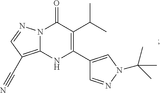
N12C(=C(C#N)C=N1)NC(C1=CN(C(C)(C)C)N=C1)=C(C(C)C)C2=O
